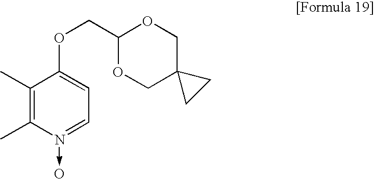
O(CC1OCC2(CO1)CC2)C1=CC=N(->O)C(C)=C1C
